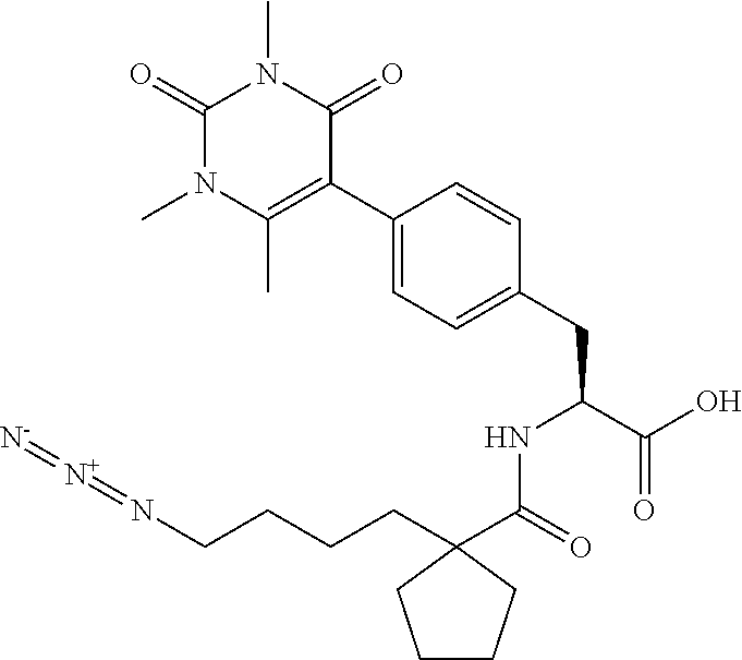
N(CCCCC1(C(=O)NC(CC2=CC=C(C3=C(C)N(C)C(=O)N(C)C3=O)C=C2)C(O)=O)CCCC1)=[N+]=[N-]
